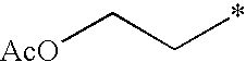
[AcO]CC*
